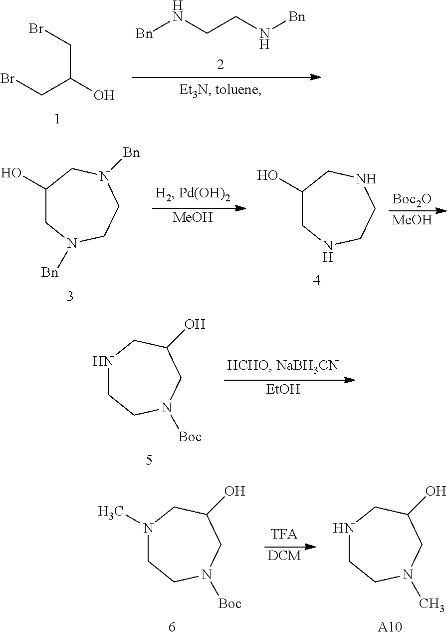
BrCC(CBr)O.[Bn]NCCN[Bn].[MeOH].N1([Bn])CC(O)CN([Bn])CC1.[MeOH].[Boc2O].N1CC(O)CNCC1.C1(O)CNCCN([Boc])C1.[EtOH].C1(O)CN(C)CCN([Boc])C1.[DCM].C1(O)CNCCN(C)C1.[A10]
